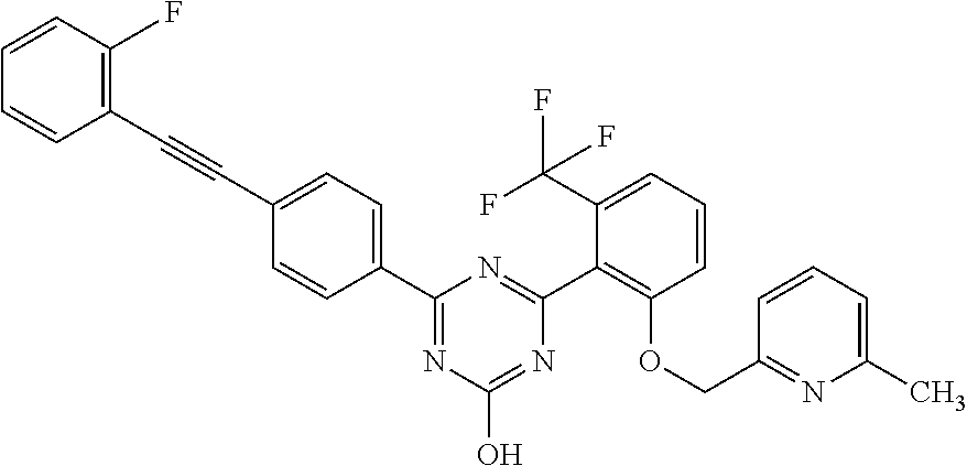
C1(C#CC2=CC=C(C3=NC(O)=NC(C4=C(OCC5=NC(C)=CC=C5)C=CC=C4C(F)(F)F)=N3)C=C2)=C(F)C=CC=C1
